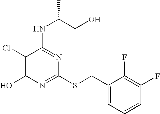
C1(Cl)=C(O)N=C(SCC2=CC=CC(F)=C2F)N=C1NC(CO)C
